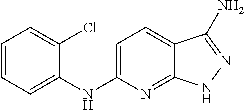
C1=CC=C(NC2=CC=C3C(=N2)NN=C3N)C(Cl)=C1
